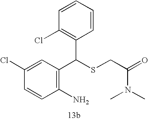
C1=CC(Cl)=CC(C(SCC(N(C)C)=O)C2=C(Cl)C=CC=C2)=C1N
